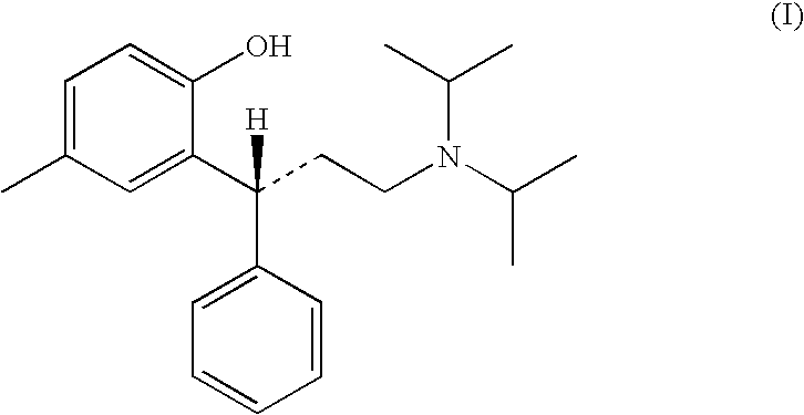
C1=C(C(CCN(C(C)C)C(C)C)(C2=CC=CC=C2)[H])C(O)=CC=C1C
